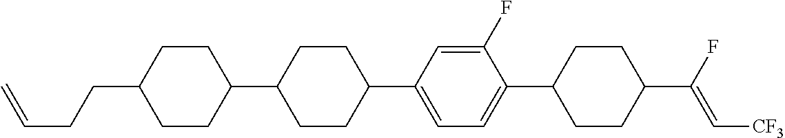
C1CC(C2CCC(C3=CC=C(C4CCC(C(F)=C[CF3])CC4)C(F)=C3)CC2)CCC1CCC=C
